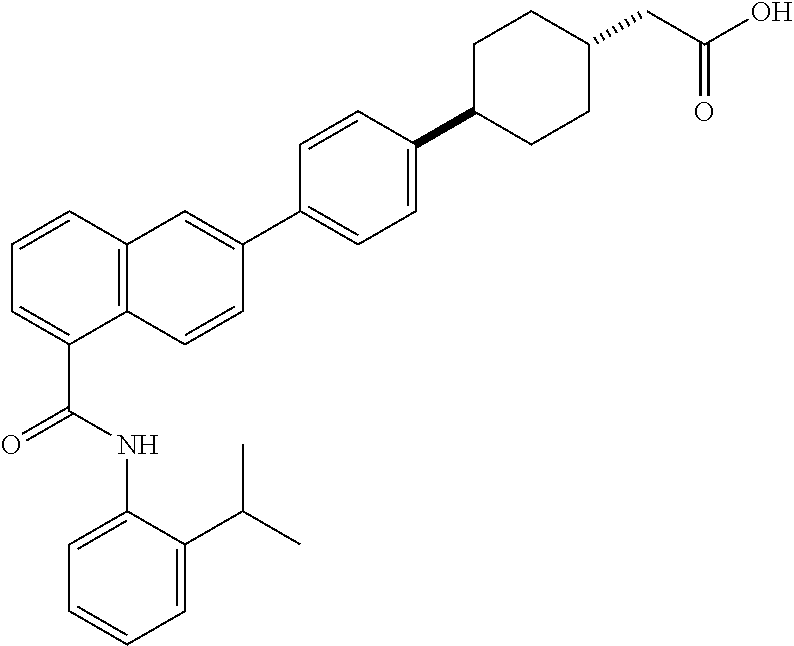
C1=C(C(C)C)C(NC(C2=CC=CC3=C2C=CC(C2=CC=C(C4CCC(CC(=O)O)CC4)C=C2)=C3)=O)=CC=C1
